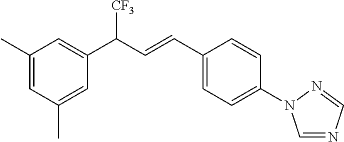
C1(C)=CC(C)=CC(C(C=CC2=CC=C(N3C=NC=N3)C=C2)[CF3])=C1
